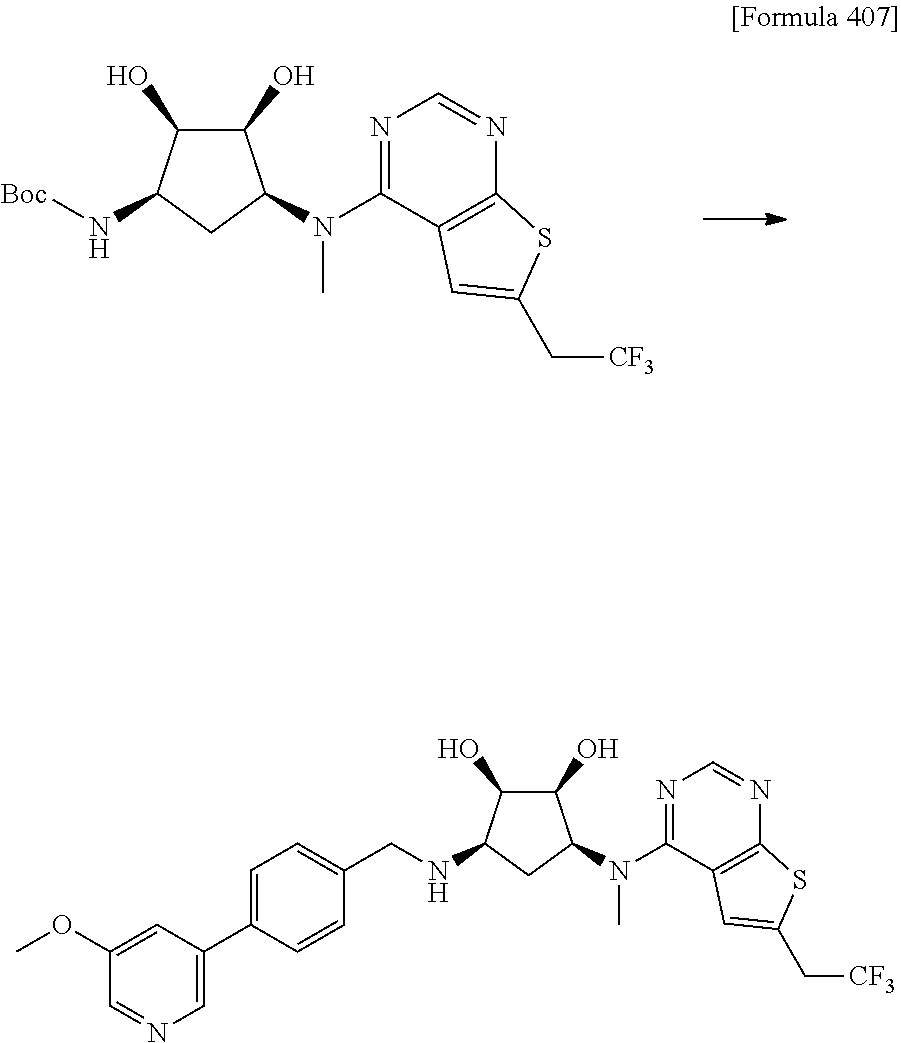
N(C1=NC=NC2=C1C=C(C[CF3])S2)(C1C(O)C(O)C(N[Boc])C1)C.N(C1=NC=NC2=C1C=C(C[CF3])S2)(C1C(O)C(O)C(NCC2=CC=C(C3=CN=CC(OC)=C3)C=C2)C1)C
